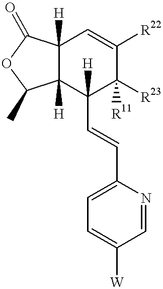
C12([H])C([H])(C(C=CC3=CC=C([W])C=N3)([H])C([R23])([R11])C([R22])=C1)C(C)OC2=O
